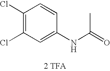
[2 TFA].N(C(=O)C)C1=CC(Cl)=C(Cl)C=C1
